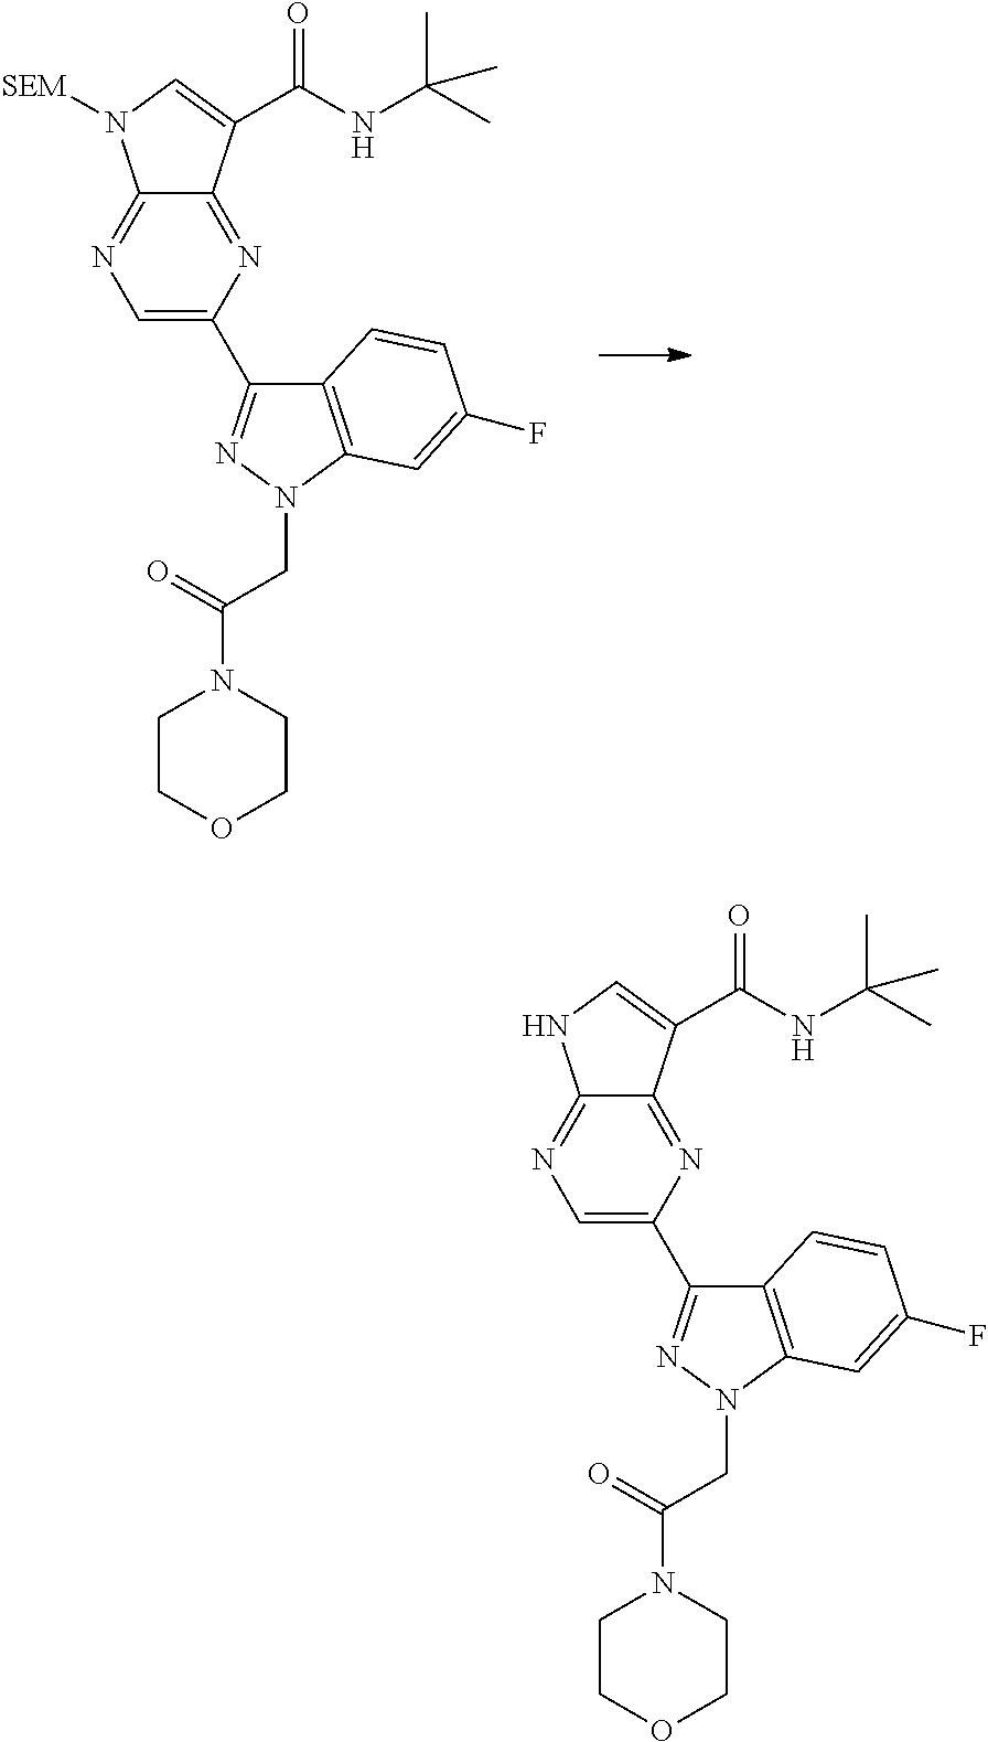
C12=NC(C3=NN(CC(N4CCOCC4)=O)C4=C3C=CC(F)=C4)=CN=C1N([SEM])C=C2C(NC(C)(C)C)=O.C12=NC(C3=NN(CC(N4CCOCC4)=O)C4=C3C=CC(F)=C4)=CN=C1NC=C2C(NC(C)(C)C)=O
